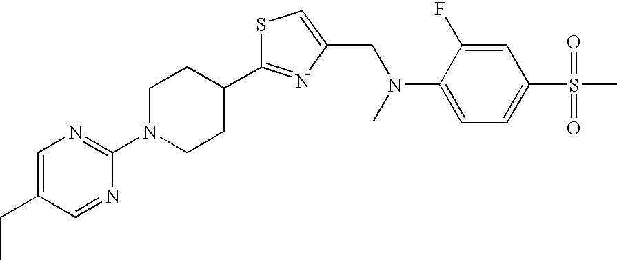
C1=NC(N2CCC(C3=NC(CN(C4=CC=C(S(=O)(=O)C)C=C4F)C)=CS3)CC2)=NC=C1CC
